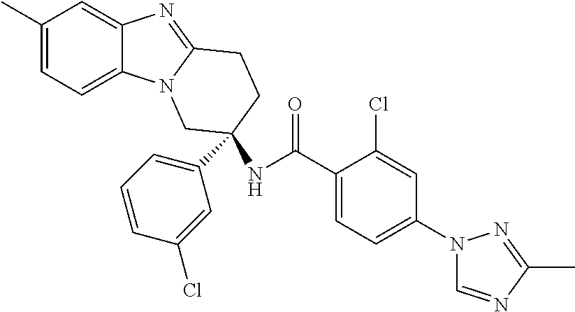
C1(C)=CC=C2C(=C1)N=C1N2CC(C2=CC=CC(Cl)=C2)(NC(C2=CC=C(N3C=NC(C)=N3)C=C2Cl)=O)CC1
